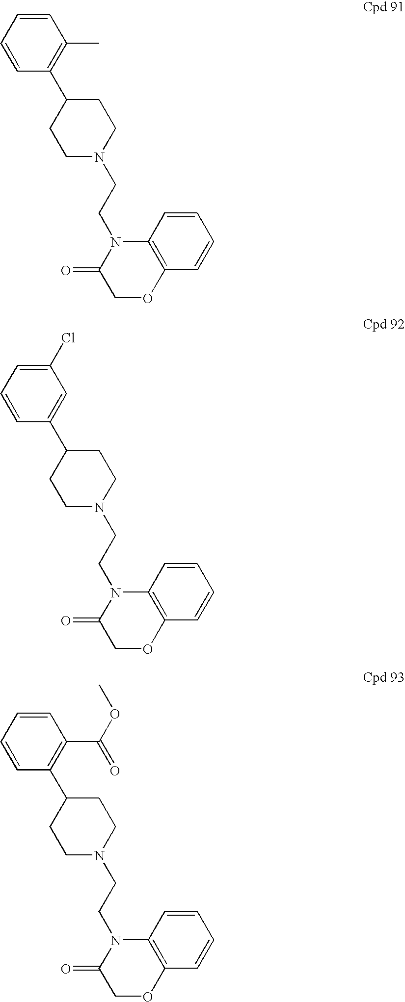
C1(C)=C(C2CCN(CCN3C(=O)COC4=C3C=CC=C4)CC2)C=CC=C1.C1=C(C2CCN(CCN3C(=O)COC4=C3C=CC=C4)CC2)C=CC=C1Cl.C1(C(OC)=O)=C(C2CCN(CCN3C(=O)COC4=C3C=CC=C4)CC2)C=CC=C1
